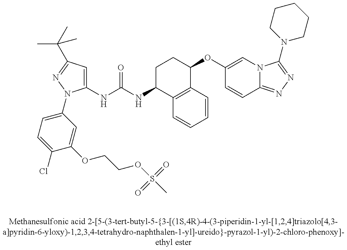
C1(NC(=O)NC2C3=C(C(OC4=CN5C(=NN=C5N5CCCCC5)C=C4)CC2)C=CC=C3)=CC(C(C)(C)C)=NN1C1=CC=C(Cl)C(OCCOS(C)(=O)=O)=C1
